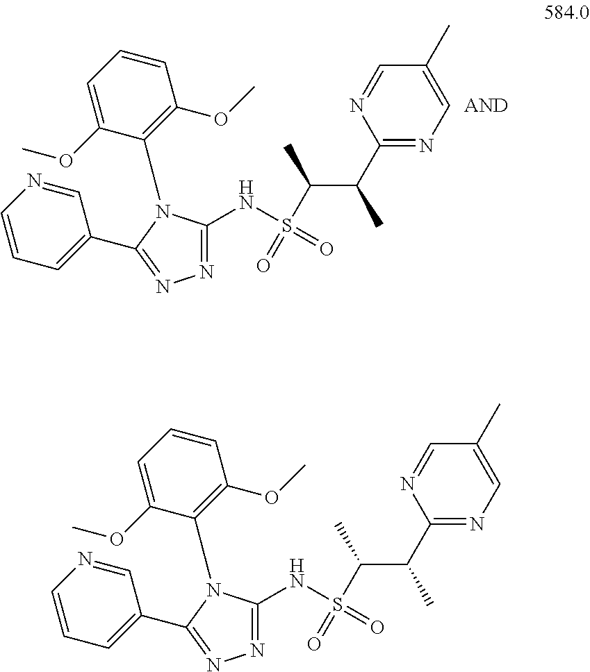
C1=CC=C(C2=NN=C(NS(C(C(C3=NC=C(C)C=N3)C)C)(=O)=O)N2C2=C(OC)C=CC=C2OC)C=N1.C1=CC=C(C2=NN=C(NS(C(C(C3=NC=C(C)C=N3)C)C)(=O)=O)N2C2=C(OC)C=CC=C2OC)C=N1
